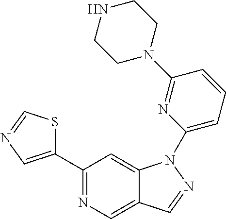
C1(C2=CN=CS2)=NC=C2C(=C1)N(C1=CC=CC(N3CCNCC3)=N1)N=C2
